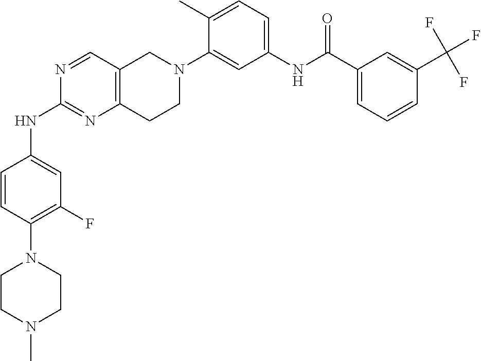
N1=CC2=C(N=C1NC1=CC(F)=C(N3CCN(C)CC3)C=C1)CCN(C1=CC(NC(C3=CC=CC(C(F)(F)F)=C3)=O)=CC=C1C)C2
